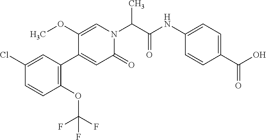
C1(OC(F)(F)F)=C(C2=CC(=O)N(C(C(NC3=CC=C(C(O)=O)C=C3)=O)C)C=C2OC)C=C(Cl)C=C1
